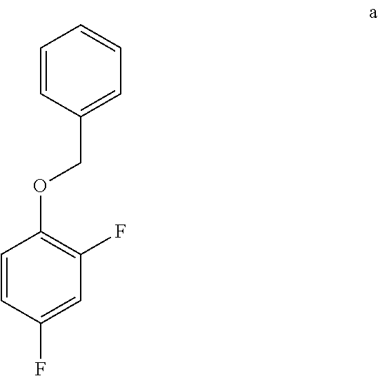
C1=CC(COC2=C(F)C=C(F)C=C2)=CC=C1
